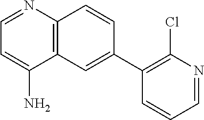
C12=C(C=CC(C3=C(Cl)N=CC=C3)=C1)N=CC=C2N
